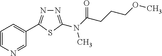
N1=C(N(C(=O)CCCOC)C)SC(C2=CC=CN=C2)=N1
